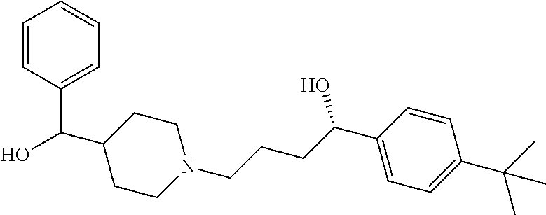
OC(C1=CC=CC=C1)C1CCN(CCCC(C2=CC=C(C(C)(C)C)C=C2)O)CC1
